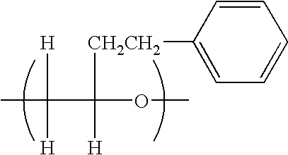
CC(C(OC)([CH2CH2]C1=CC=CC=C1)[H])([H])[H]
